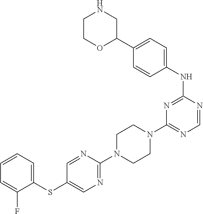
C1(N2CCN(C3=NC=NC(NC4=CC=C(C5CNCCO5)C=C4)=N3)CC2)=NC=C(SC2=CC=CC=C2F)C=N1
